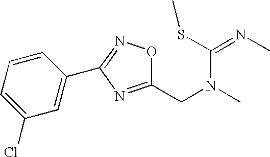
C1(CN(C)C(=NC)SC)=NC(C2=CC(Cl)=CC=C2)=NO1
